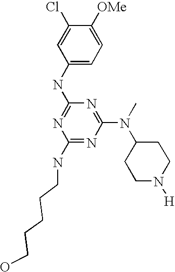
C1(NCCCCCO)=NC(N(C)C2CCN([H])CC2)=NC(NC2=CC=C([OMe])C(Cl)=C2)=N1
